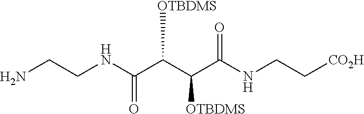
NCCNC(C(C(C(NCC[CO2H])=O)[OTBDMS])[OTBDMS])=O
